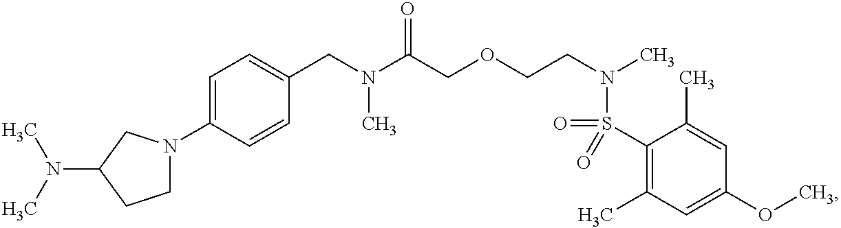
C1(N2CCC(N(C)C)C2)=CC=C(CN(C(COCCN(C)S(=O)(=O)C2=C(C)C=C(OC)C=C2C)=O)C)C=C1
